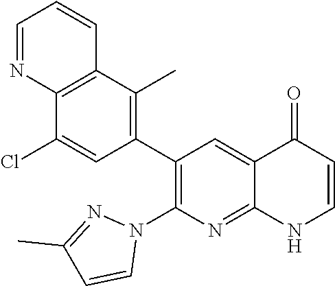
C12=C(C(C)=C(C3=C(N4N=C(C)C=C4)N=C4C(=C3)C(=O)C=CN4)C=C1Cl)C=CC=N2
